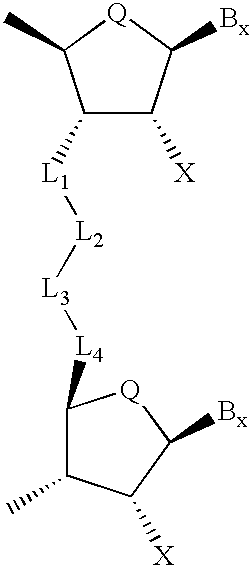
C1([L1][L2][L3][L4]C2C(C)C([X])C([Bx])[Q]2)C([X])C([Bx])[Q]C1C
